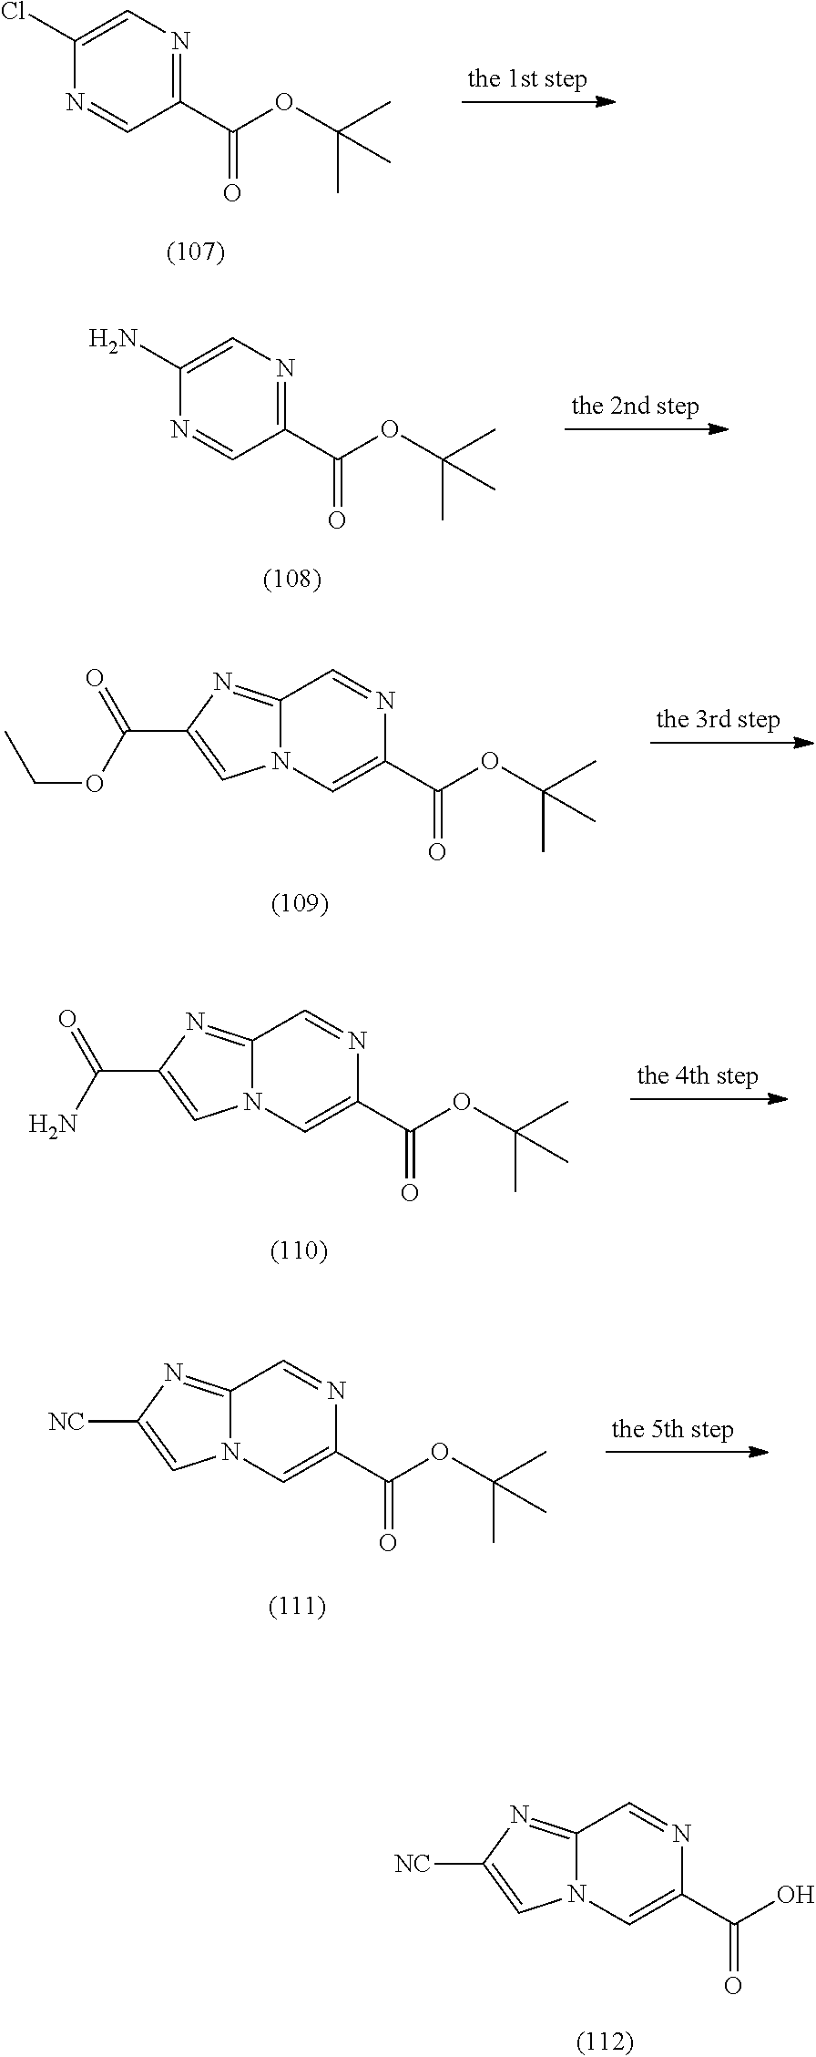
C1(Cl)=CN=C(C(OC(C)(C)C)=O)C=N1.C1(N)=CN=C(C(OC(C)(C)C)=O)C=N1.C12=NC(C(OCC)=O)=CN1C=C(C(OC(C)(C)C)=O)N=C2.C12=NC(C(N)=O)=CN1C=C(C(OC(C)(C)C)=O)N=C2.C12=NC([NC])=CN1C=C(C(OC(C)(C)C)=O)N=C2.C12=NC([NC])=CN1C=C(C(O)=O)N=C2
